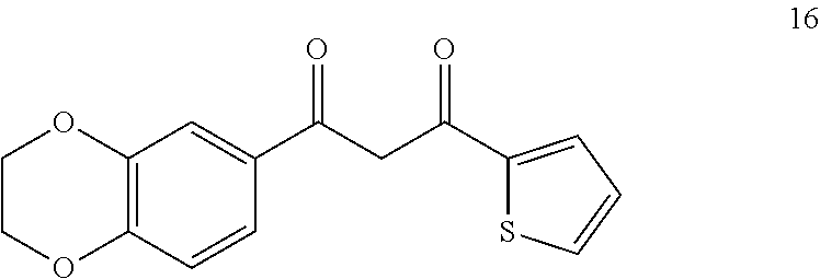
C12=C(C=CC(C(CC(C3=CC=CS3)=O)=O)=C1)OCCO2
